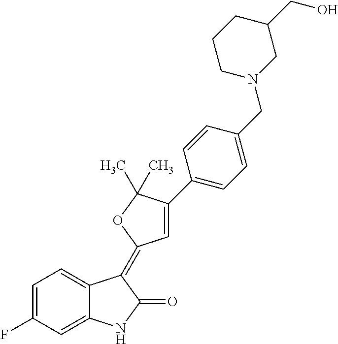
C1=C2C(=CC(F)=C1)NC(=O)C2=C1C=C(C2=CC=C(CN3CC(CO)CCC3)C=C2)C(C)(C)O1
